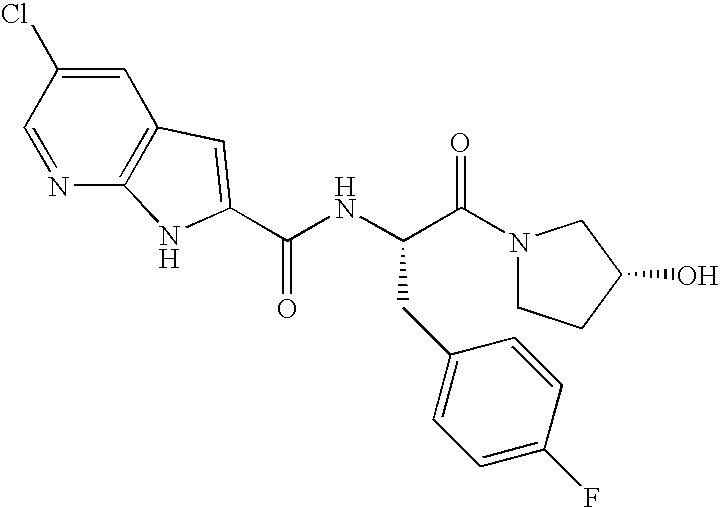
C(NC(C(=O)N1CCC(O)C1)CC1=CC=C(F)C=C1)(=O)C1=CC2=C(N=CC(Cl)=C2)N1
